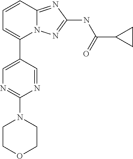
C1=CC2=NC(NC(=O)C3CC3)=NN2C(C2=CN=C(N3CCOCC3)N=C2)=C1
